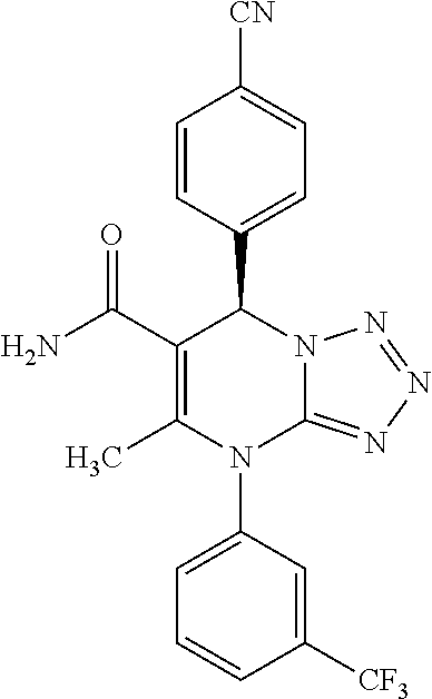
C1=CC(C2C(C(N)=O)=C(C)N(C3=CC=CC([CF3])=C3)C3=NN=NN23)=CC=C1[CN]
